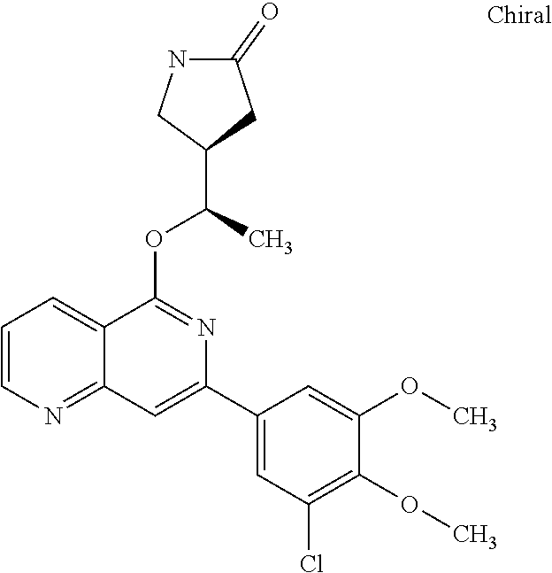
C12=NC=CC=C1C(OC(C)C1CC(=O)NC1)=NC(C1=CC(Cl)=C(OC)C(OC)=C1)=C2
